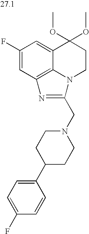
C1(F)=CC2=C3C(=C1)C(OC)(OC)CCN3C(CN1CCC(C3=CC=C(F)C=C3)CC1)=N2
